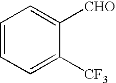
C1([CF3])=CC=CC=C1[CHO]
